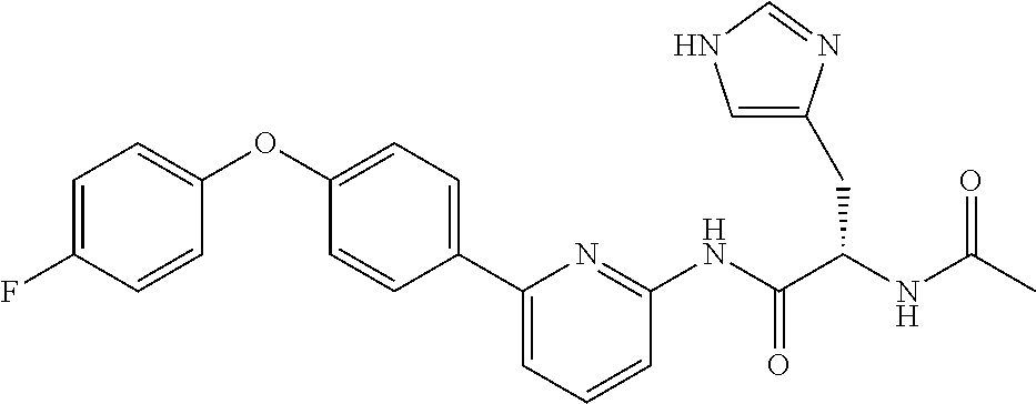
C1=C(F)C=CC(OC2=CC=C(C3=CC=CC(NC(C(NC(C)=O)CC4=CNC=N4)=O)=N3)C=C2)=C1
